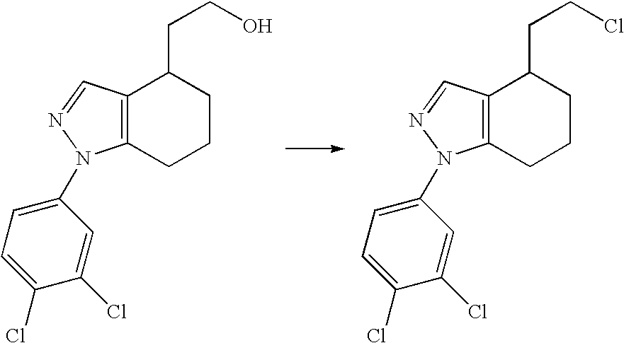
C12=C(CCCC1CCO)N(C1=CC=C(Cl)C(Cl)=C1)N=C2.C12=C(CCCC1CCCl)N(C1=CC=C(Cl)C(Cl)=C1)N=C2
